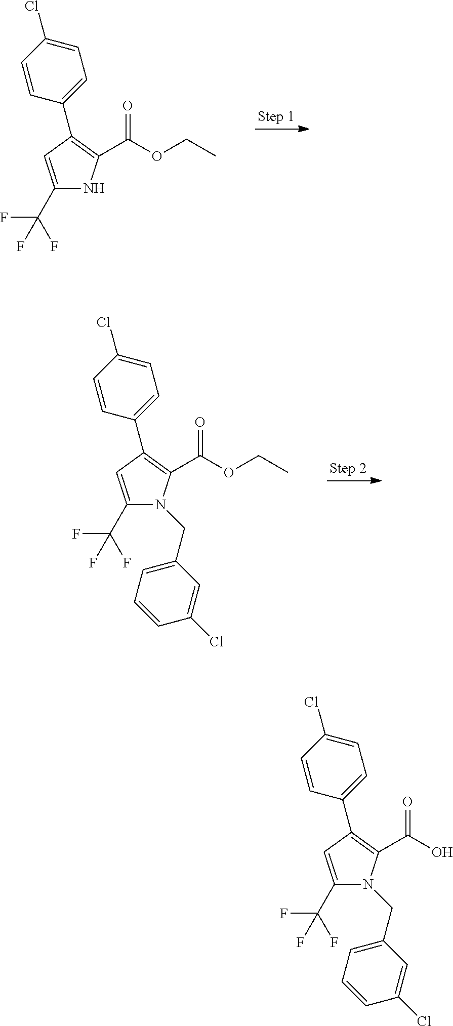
C1(C(F)(F)F)=CC(C2=CC=C(Cl)C=C2)=C(C(OCC)=O)N1.C1(C(F)(F)F)=CC(C2=CC=C(Cl)C=C2)=C(C(OCC)=O)N1CC1=CC=CC(Cl)=C1.C1(C(F)(F)F)=CC(C2=CC=C(Cl)C=C2)=C(C(O)=O)N1CC1=CC=CC(Cl)=C1
